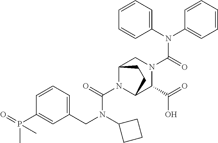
C1(N(C2=CC=CC=C2)C(=O)N2CC3N(C(=O)N(C4CCC4)CC4=CC=CC(P(=O)(C)C)=C4)C(C2C(=O)O)CC3)=CC=CC=C1
